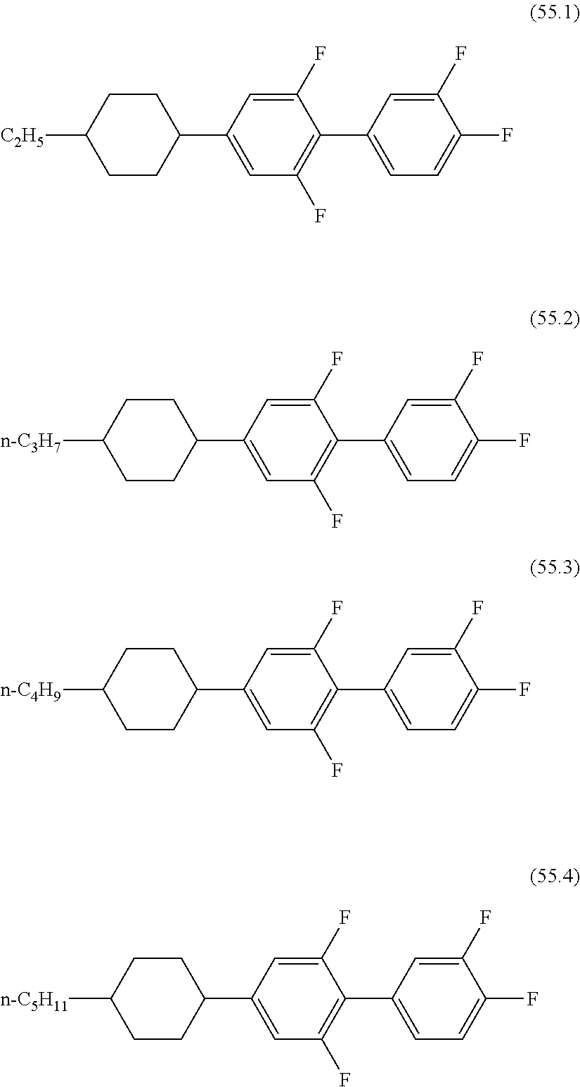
C1([C2H5])CCC(C2=CC(F)=C(C3=CC=C(F)C(F)=C3)C(F)=C2)CC1.C1([n-C4H9])CCC(C2=CC(F)=C(C3=CC=C(F)C(F)=C3)C(F)=C2)CC1.C1([n-C5H11])CCC(C2=CC(F)=C(C3=CC=C(F)C(F)=C3)C(F)=C2)CC1.C1([n-C3H7])CCC(C2=CC(F)=C(C3=CC=C(F)C(F)=C3)C(F)=C2)CC1
